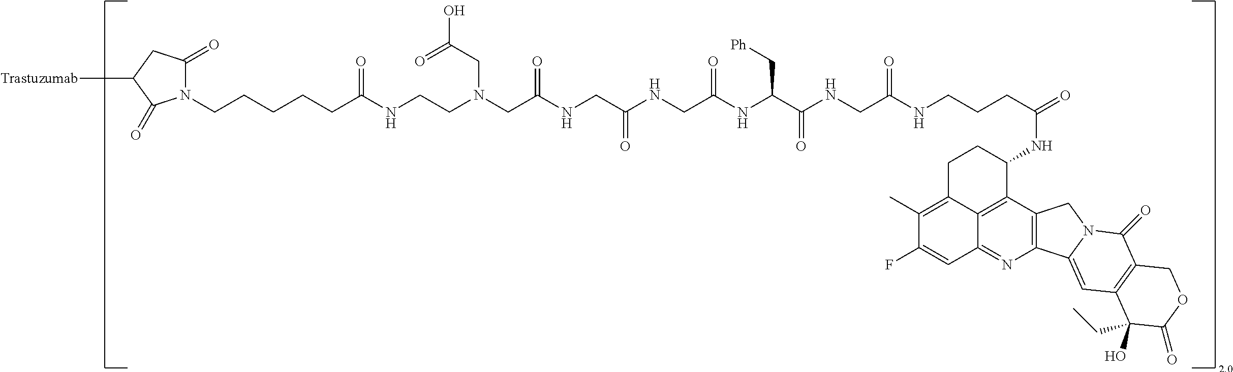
N(CCN(CC(NCC(NCC(NC(C(NCC(NCCCC(=O)NC1CCC2=C(C)C(F)=CC3=NC4=C(C1=C23)CN1C4=CC2=C(C1=O)COC(=O)C2(O)CC)=O)=O)C[Ph])=O)=O)=O)CC(O)=O)C(CCCCCN1C(=O)CC([Trastuzumab])C1=O)=O
